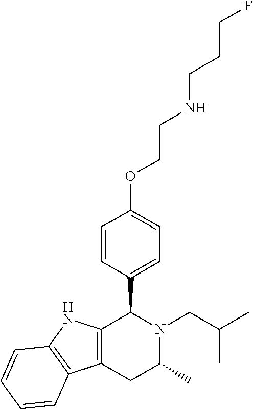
C1=CC(C2N(CC(C)C)C(C)CC3=C2NC2=C3C=CC=C2)=CC=C1OCCNCCCF
